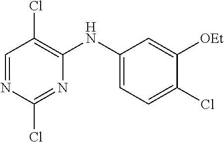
C1=NC(Cl)=NC(NC2=CC=C(Cl)C([OEt])=C2)=C1Cl
